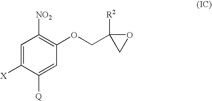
C1=C([X])C([Q])=CC(OCC2([R2])CO2)=C1[NO2]
